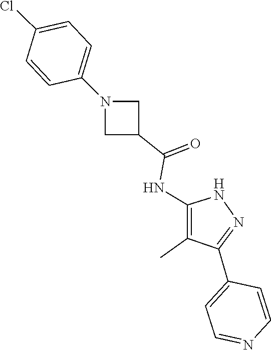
N1C(NC(C2CN(C3=CC=C(Cl)C=C3)C2)=O)=C(C)C(C2=CC=NC=C2)=N1
